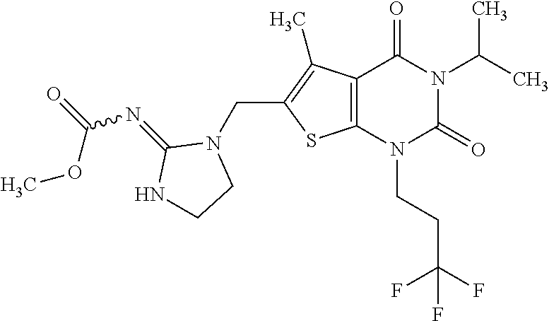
C12=C(N(CCC(F)(F)F)C(=O)N(C(C)C)C1=O)SC(CN1C(=NC(OC)=O)NCC1)=C2C
